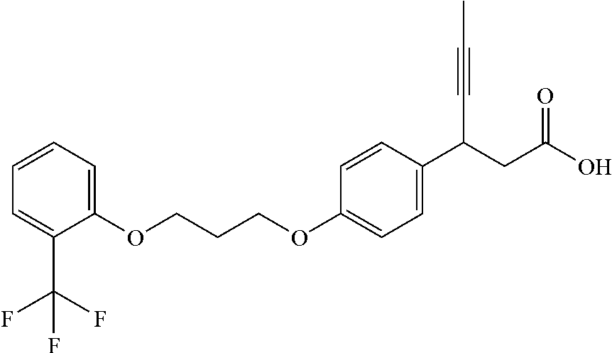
C1(OCCCOC2=CC=C(C(C#CC)CC(=O)O)C=C2)=CC=CC=C1C(F)(F)F
